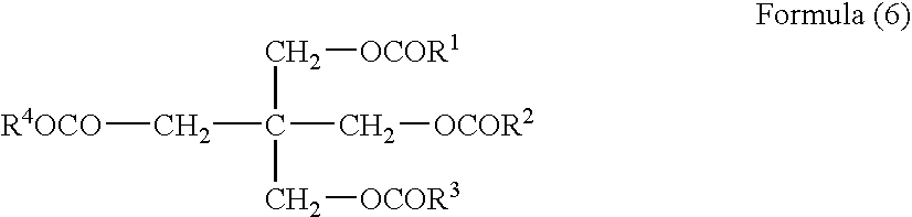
C(C(C[OCOR3])(C[OCOR2])C[OCOR1])[R4OCO]
